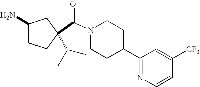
C(N1CCC(C2=NC=CC([CF3])=C2)=CC1)(=O)C1(C(C)C)CCC(N)C1
